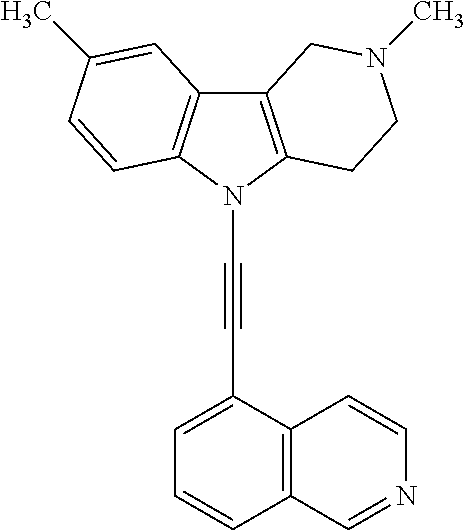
C12=C(N(C#CC3=CC=CC4=C3C=CN=C4)C3=C1C=C(C)C=C3)CCN(C)C2
